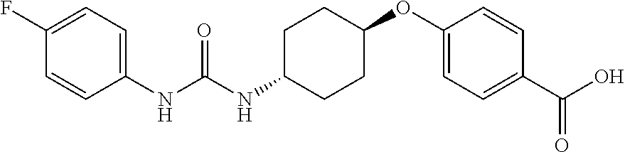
C1=C(F)C=CC(NC(NC2CCC(OC3=CC=C(C(O)=O)C=C3)CC2)=O)=C1
